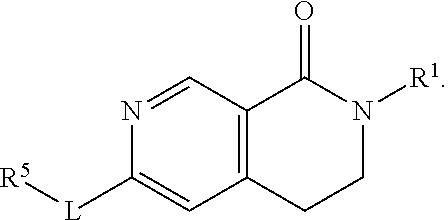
C1([L][R5])=CC2=C(C=N1)C(=O)N([R1])CC2
